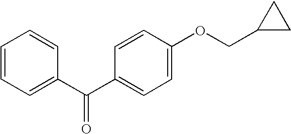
C1(C(C2=CC=C(OCC3CC3)C=C2)=O)=CC=CC=C1
